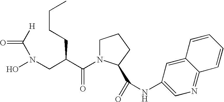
[H]C(=O)N(O)CC(CCCC)C(=O)N1CCCC1C(=O)NC1=CN=C2C(=C1)C=CC=C2
